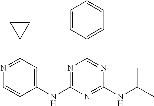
C1(NC2=NC(C3=CC=CC=C3)=NC(NC(C)C)=N2)=CC(C2CC2)=NC=C1
